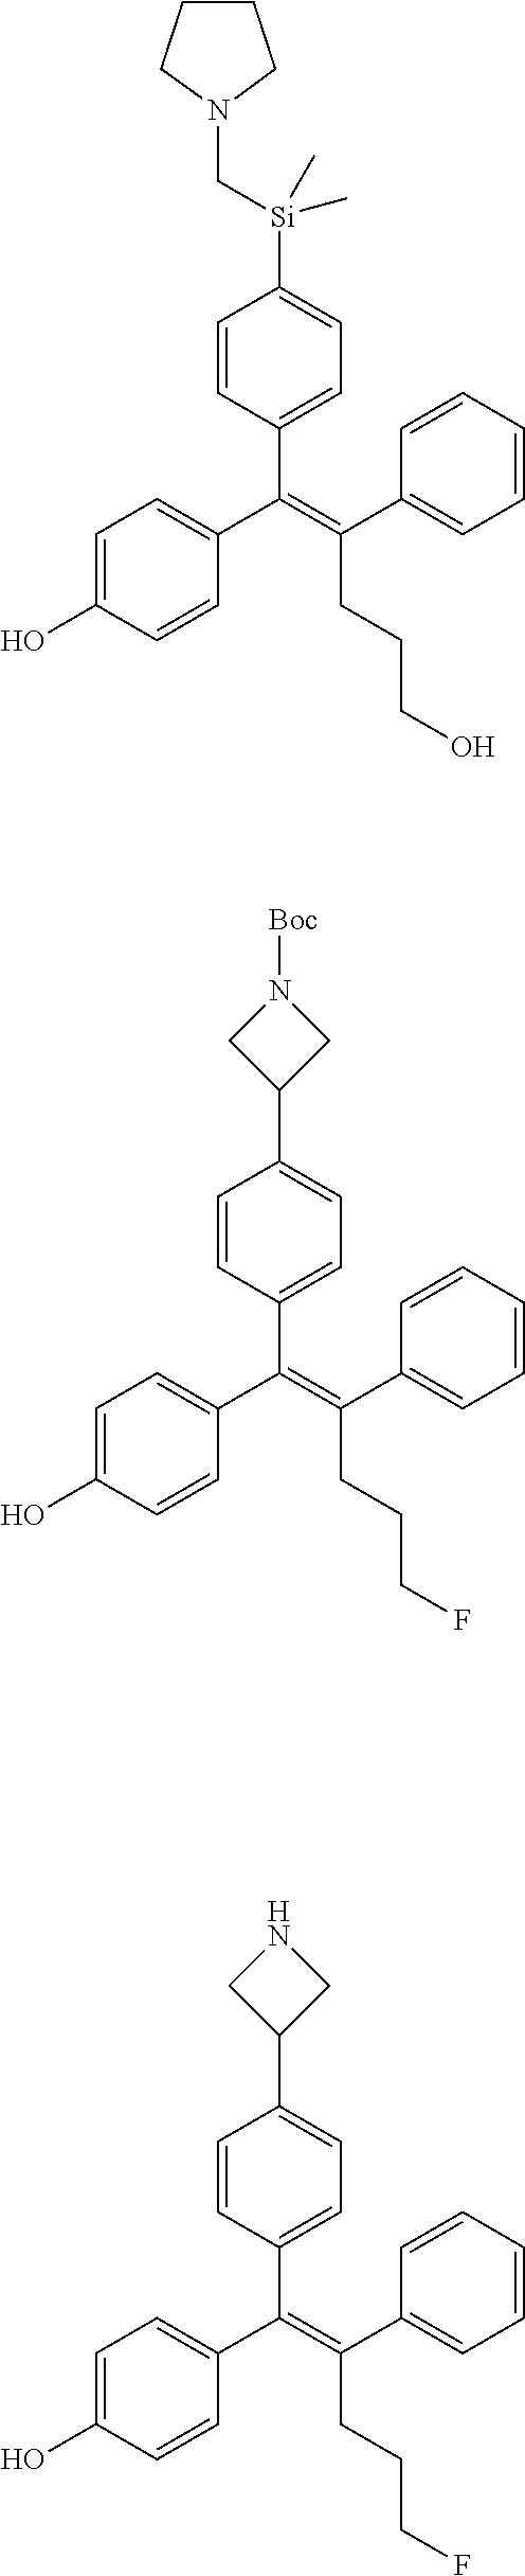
C(=C(C1=CC=CC=C1)CCCO)(C1=CC=C(O)C=C1)C1=CC=C([Si](CN2CCCC2)(C)C)C=C1.C(=C(C1=CC=CC=C1)CCCF)(C1=CC=C(O)C=C1)C1=CC=C(C2CN([Boc])C2)C=C1.C(=C(C1=CC=CC=C1)CCCF)(C1=CC=C(O)C=C1)C1=CC=C(C2CNC2)C=C1
